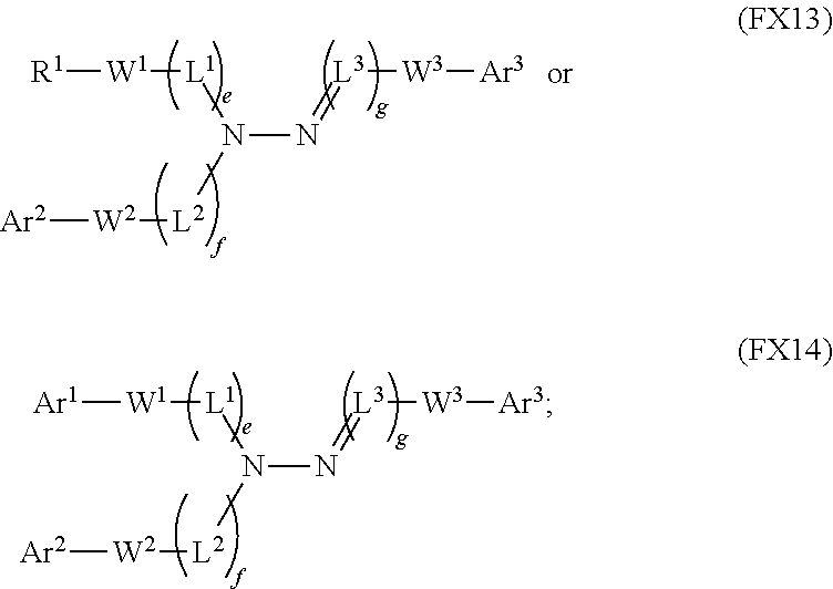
[Ar1][W1][L1]N(N=[L3][W3][Ar3])[L2][W2][Ar2].[R1][W1][L1]N(N=[L3][W3][Ar3])[L2][W2][Ar2]
